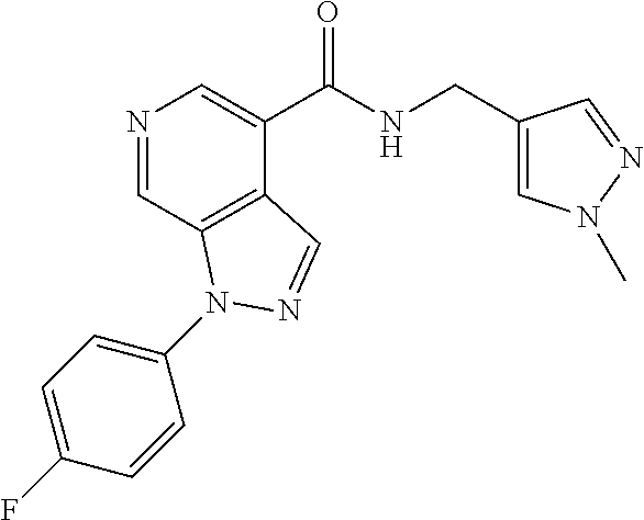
N1=CC2=C(C(C(NCC3=CN(C)N=C3)=O)=C1)C=NN2C1=CC=C(F)C=C1
